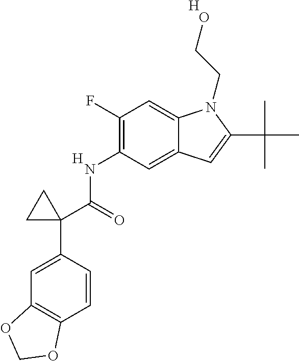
N(C1=C(F)C=C2C(=C1)C=C(C(C)(C)C)N2CCO)C(C1(C2=CC3=C(C=C2)OCO3)CC1)=O.[H].[H]
